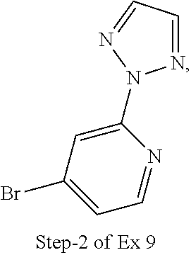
C1(N2N=CC=N2)=CC(Br)=CC=N1
